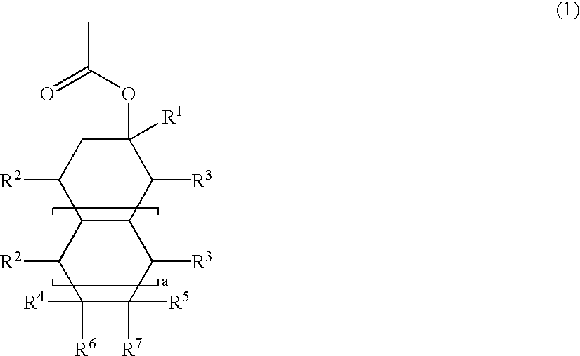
C1([R4])([R6])C([R5])([R7])C([R3])C2C(C1[R2])C([R2])CC([R1])(OC(=O)C)C2[R3]
